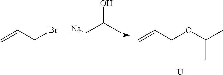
CC(C)O.C=CCOC(C)C.[U].C=CCBr
